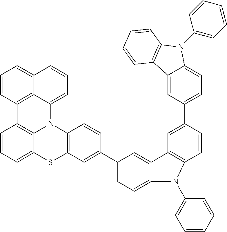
C1=CC=C2C3=C1C1=C4C(=CC=CC4=CC=C1)N3C1=C(C=C(C3=CC=C4C(=C3)C3=C(N4C4=CC=CC=C4)C=CC(C4=CC=C5C(=C4)C4=C(N5C5=CC=CC=C5)C=CC=C4)=C3)C=C1)S2
